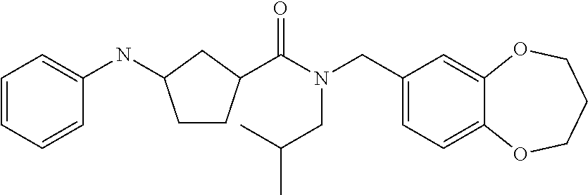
C1=CC=CC(NC2CCC(C(N(CC(C)C)CC3=CC=C4C(=C3)OCCCO4)=O)C2)=C1
